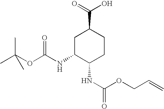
C1C(NC(OC(C)(C)C)=O)C(NC(=O)OCC=C)CCC1C(=O)O
